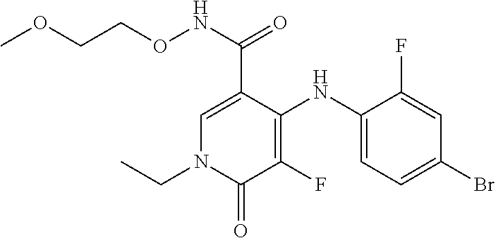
C1=C(C(NOCCOC)=O)C(NC2=CC=C(Br)C=C2F)=C(F)C(=O)N1CC
